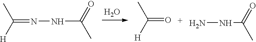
O.C(=NNC(C)=O)([H])C.C(=O)([H])C.C(NN)(C)=O
